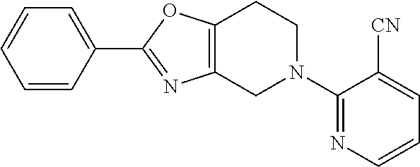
C12=C(N=C(C3=CC=CC=C3)O1)CN(C1=NC=CC=C1[CN])CC2
